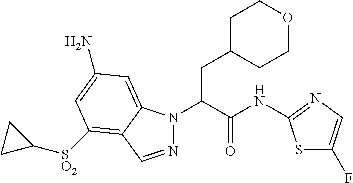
N1(C(C(NC2=NC=C(F)S2)=O)CC2CCOCC2)N=CC2=C([SO2]C3CC3)C=C(N)C=C12
